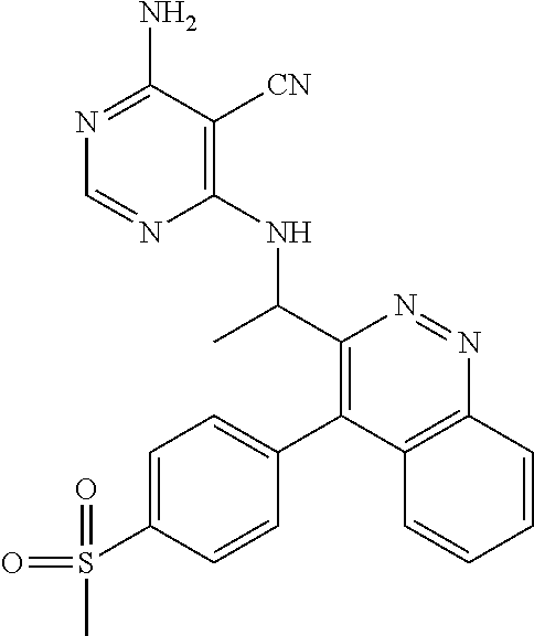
C1(NC(C2=C(C3=CC=C(S(=O)(C)=O)C=C3)C3=C(N=N2)C=CC=C3)C)=C([CN])C(N)=NC=N1
